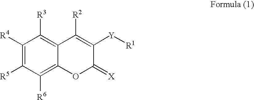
C1([R4])=C([R5])C([R6])=C2C(=C1[R3])C([R2])=C([Y][R1])C(=[X])O2
